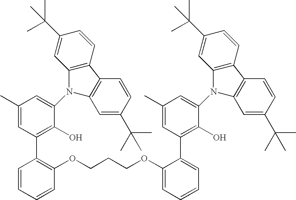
C1(C)=CC(C2=C(OCCCOC3=CC=CC=C3C3=C(O)C(N4C5=C(C=CC(C(C)(C)C)=C5)C5=C4C=C(C(C)(C)C)C=C5)=CC(C)=C3)C=CC=C2)=C(O)C(N2C3=C(C=CC(C(C)(C)C)=C3)C3=C2C=C(C(C)(C)C)C=C3)=C1
